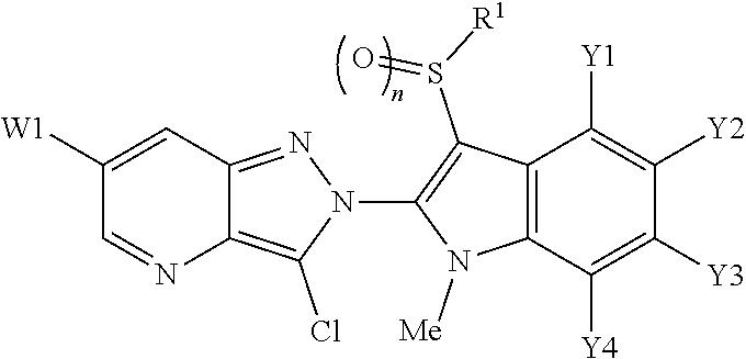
C12=C(Cl)N(C3=C(S([R1])=O)C4=C(N3[Me])C([Y4])=C([Y3])C([Y2])=C4[Y1])N=C1C=C([W1])C=N2
